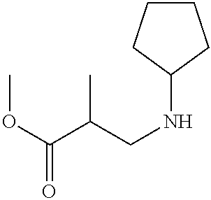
COC(=O)C(CNC1CCCC1)C
